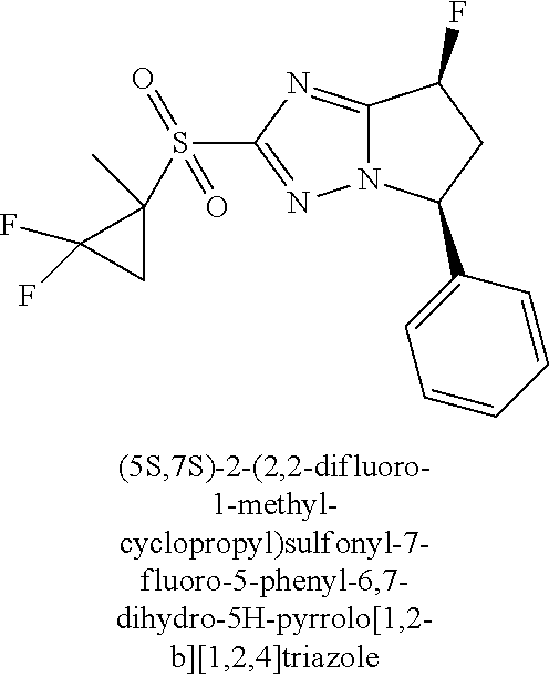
C12=NC(S(C3(C)C(F)(F)C3)(=O)=O)=NN1C(C1=CC=CC=C1)CC2F
